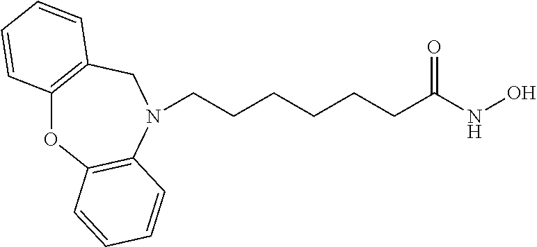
C12=C(CN(CCCCCCC(NO)=O)C3=C(O1)C=CC=C3)C=CC=C2
